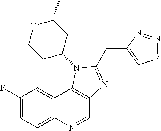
C1(F)=CC=C2C(=C1)C1=C(C=N2)N=C(CC2=CSN=N2)N1C1CC(C)OCC1
